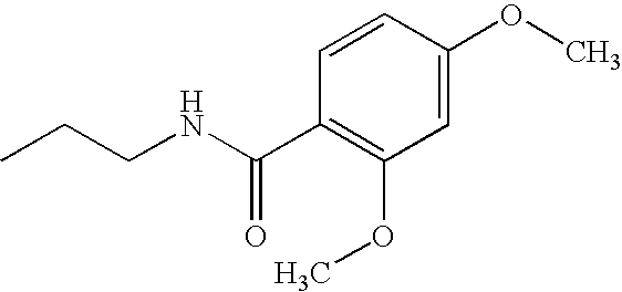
CCCNC(=O)C1=C(OC)C=C(OC)C=C1
